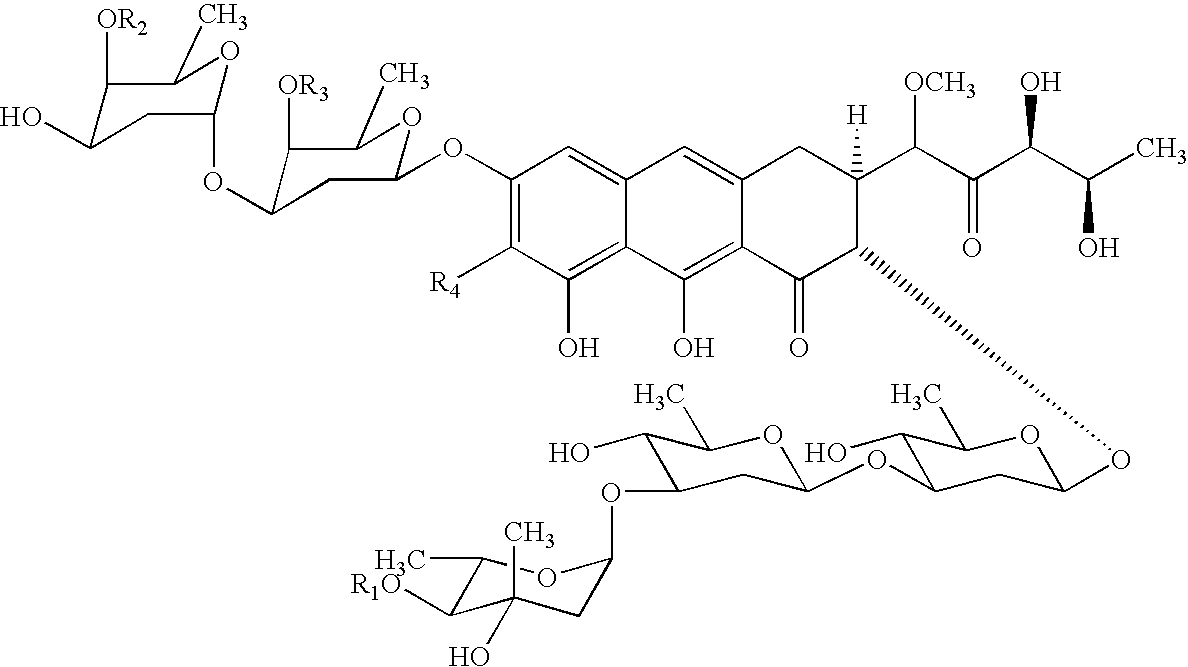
C12=CC3=CC(OC4OC(C)C([OR3])C(OC5OC(C)C([OR2])C(O)C5)C4)=C([R4])C(O)=C3C(O)=C1C(=O)C(OC1OC(C)C(O)C(OC3CC(OC4CC(C)(O)C([R1O])C(C)O4)C(O)C(C)O3)C1)C(C(C(C(C(C)O)O)=O)[OCH3])([H])C2
